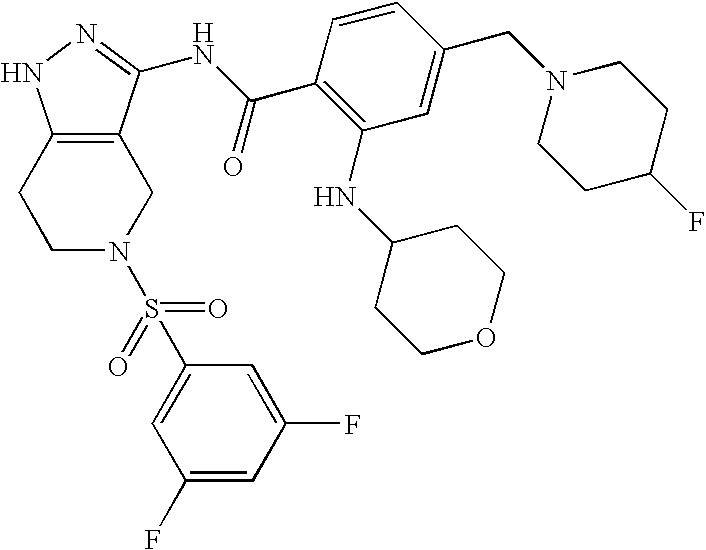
C1C2=C(CCN1S(C1=CC(F)=CC(F)=C1)(=O)=O)NN=C2NC(C1=C(NC2CCOCC2)C=C(CN2CCC(F)CC2)C=C1)=O
